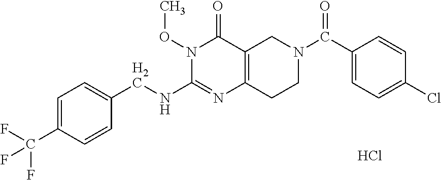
C1(C(N2CC3=C(CC2)N=C(NCC2=CC=C(C(F)(F)F)C=C2)N(OC)C3=O)=O)=CC=C(Cl)C=C1.Cl
